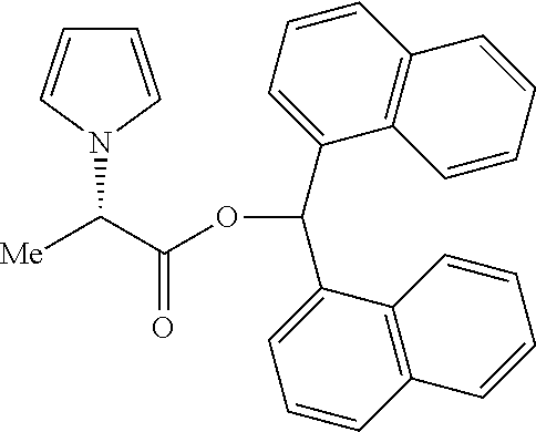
[Me]C(C(OC(C1=CC=CC2=C1C=CC=C2)C1=CC=CC2=C1C=CC=C2)=O)N1C=CC=C1
